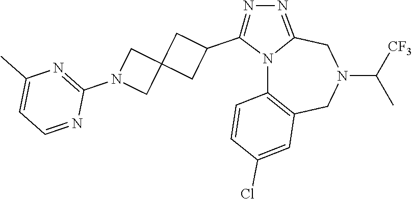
N12C3=C(CN(C([CF3])C)CC1=NN=C2C1CC2(C1)CN(C1=NC(C)=CC=N1)C2)C=C(Cl)C=C3
